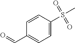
C1=C(S(C)(=O)=O)C=CC(C=O)=C1
